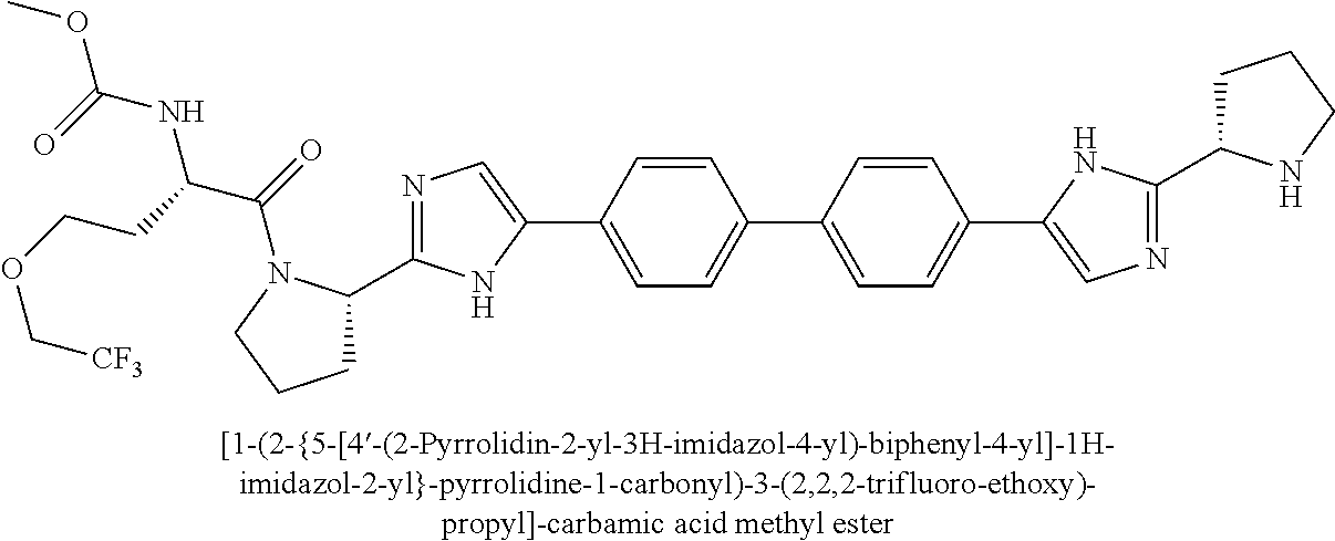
C1(C2=CN=C(C3CCCN3C(C(NC(OC)=O)CCOC[CF3])=O)N2)=CC=C(C2=CC=C(C3=CN=C(C4CCCN4)N3)C=C2)C=C1
